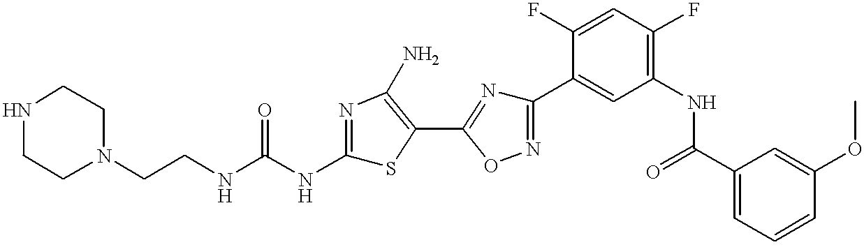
C(CNC(NC1=NC(N)=C(C2=NC(C3=CC(NC(C4=CC=CC(OC)=C4)=O)=C(F)C=C3F)=NO2)S1)=O)N1CCNCC1
